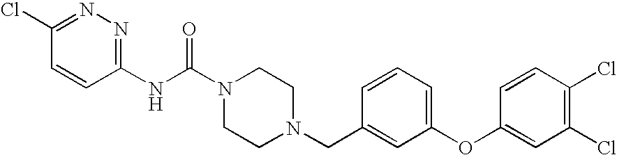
C1=CC(NC(N2CCN(CC3=CC(OC4=CC(Cl)=C(Cl)C=C4)=CC=C3)CC2)=O)=NN=C1Cl
